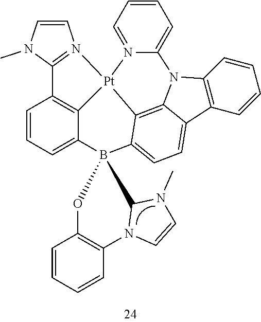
C12=C(C=CC=C1)C1=CC=C3C4=C1N2C1=CC=CC=N1[Pt]41C2=C(C=CC=C2B32C3N(C4=C(C=CC=C4)O2)C=CN3C)C2=N1C=CN2C
